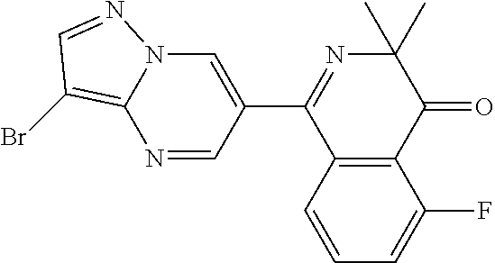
C12=C(C=CC=C1F)C(C1=CN3C(=C(Br)C=N3)N=C1)=NC(C)(C)C2=O
